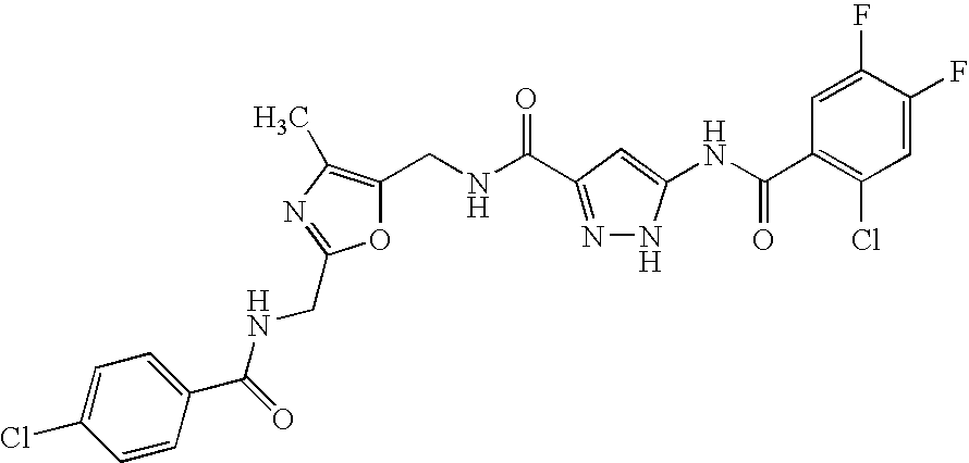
O1C(CNC(=O)C2=NNC(NC(C3=C(Cl)C=C(F)C(F)=C3)=O)=C2)=C(C)N=C1CNC(C1=CC=C(Cl)C=C1)=O
